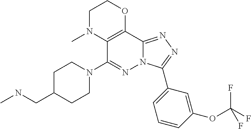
C1C(CNC)CCN(C2=NN3C(=NN=C3C3=CC=CC(OC(F)(F)F)=C3)C3=C2N(C)CCO3)C1
